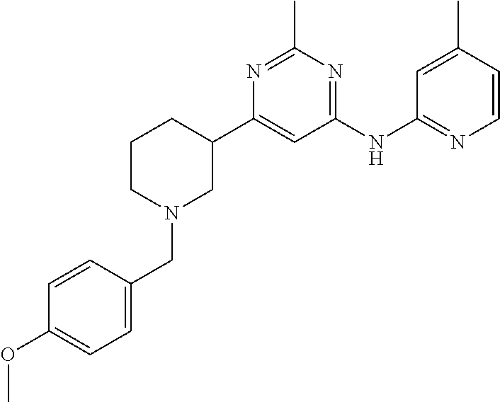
N1=C(C)N=C(NC2=NC=CC(C)=C2)C=C1C1CN(CC2=CC=C(OC)C=C2)CCC1
